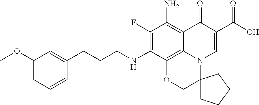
C1=C(OC)C=C(CCCNC2=C(F)C(N)=C3C4=C2OCC2(N4C=C(C(O)=O)C3=O)CCCC2)C=C1
